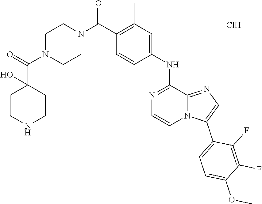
C1(C)=C(C(N2CCN(C(=O)C3(O)CCNCC3)CC2)=O)C=CC(NC2=NC=CN3C2=NC=C3C2=CC=C(OC)C(F)=C2F)=C1.Cl
